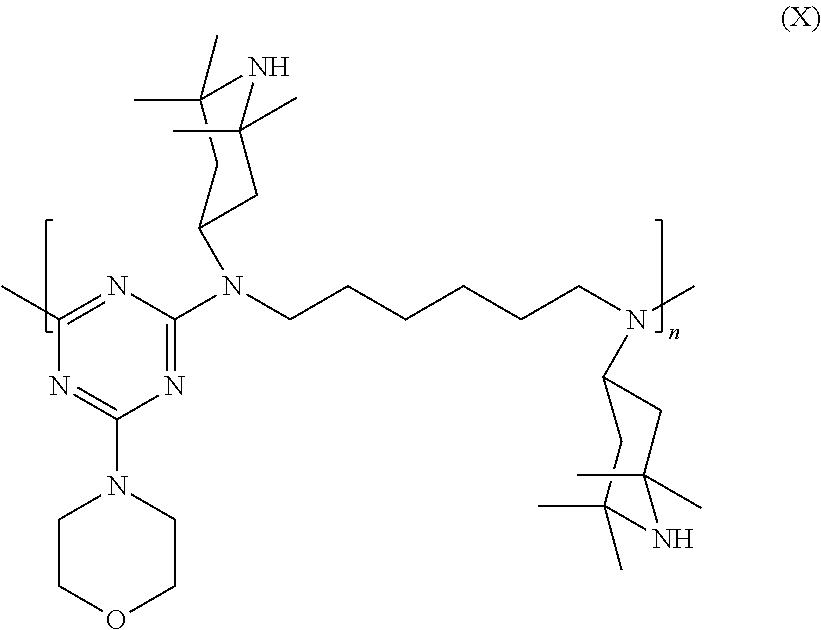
N1=C(N(CCCCCCN(C)C2CC(C)(C)NC(C)(C)C2)C2CC(C)(C)NC(C)(C)C2)N=C(C)N=C1N1CCOCC1
